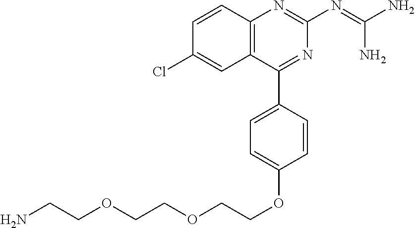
C12=C(C(C3=CC=C(OCCOCCOCCN)C=C3)=NC(N=C(N)N)=N1)C=C(Cl)C=C2
